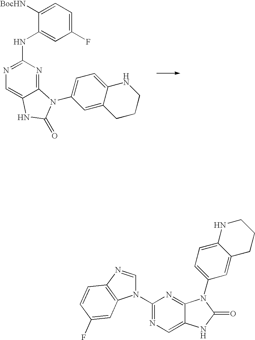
C1(NC2=CC(F)=CC=C2[BocHN])=NC=C2C(=N1)N(C1=CC=C3C(=C1)CCCN3)C(=O)N2.C1(N2C=NC3=C2C=C(F)C=C3)=NC=C2C(=N1)N(C1=CC=C3C(=C1)CCCN3)C(=O)N2
